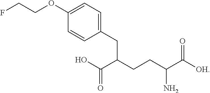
FCCOC1=CC=C(CC(C(O)=O)CCC(C([OH])=O)N)C=C1
